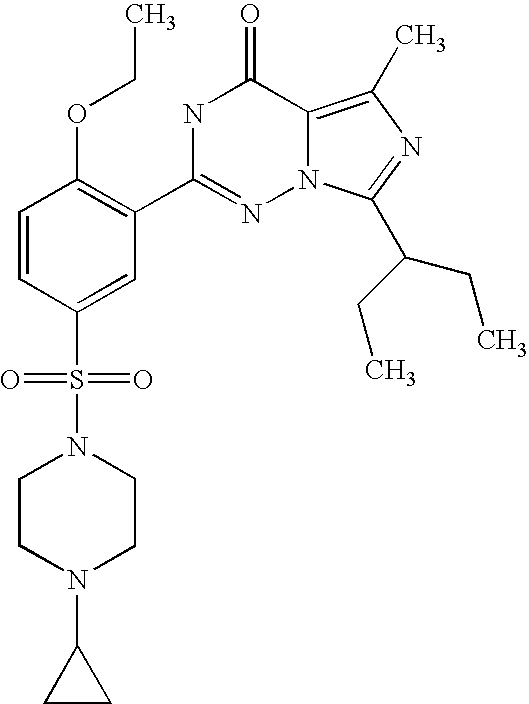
C1=CC(S(N2CCN(C3CC3)CC2)(=O)=O)=CC(C2=NN3C(=C(C)N=C3C(CC)CC)C(=O)N2)=C1OCC
